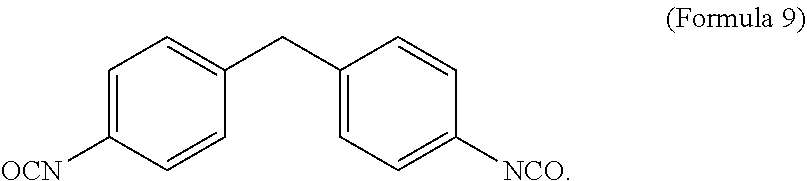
C1([OCN])=CC=C(CC2=CC=C([NCO])C=C2)C=C1
